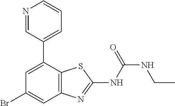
C1(Br)=CC2=C(C(C3=CC=CN=C3)=C1)SC(NC(NCC)=O)=N2
